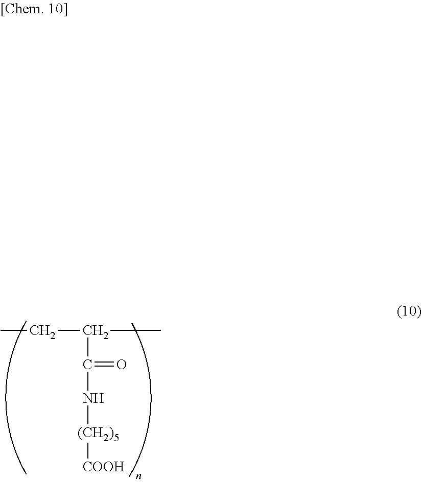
CCC(C)C(=O)N[(CH2)5][COOH]
